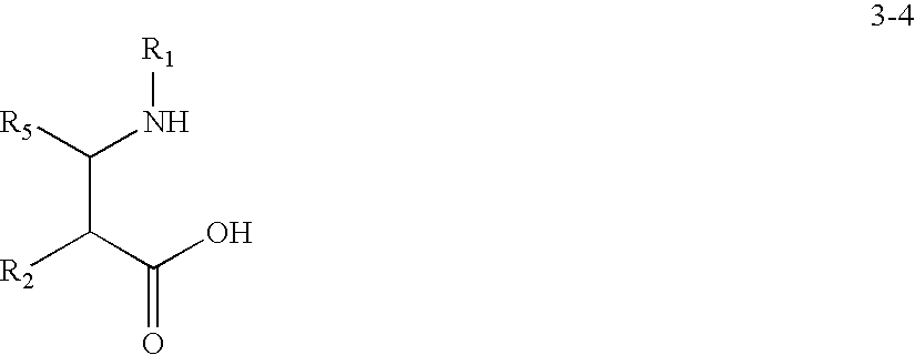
C(C([R5])N[R1])(C(O)=O)[R2]
